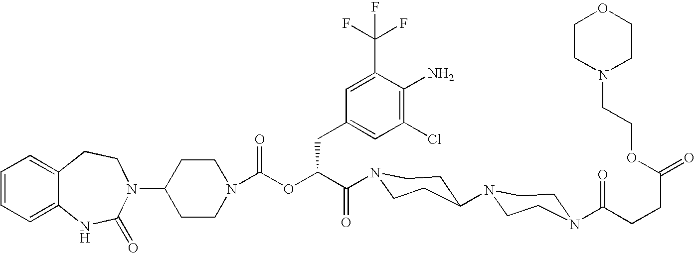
C12=CC=CC=C1NC(=O)N(C1CCN(C(OC(C(=O)N3CCC(N4CCN(C(CCC(=O)OCCN5CCOCC5)=O)CC4)CC3)CC3=CC(Cl)=C(N)C(C(F)(F)F)=C3)=O)CC1)CC2
